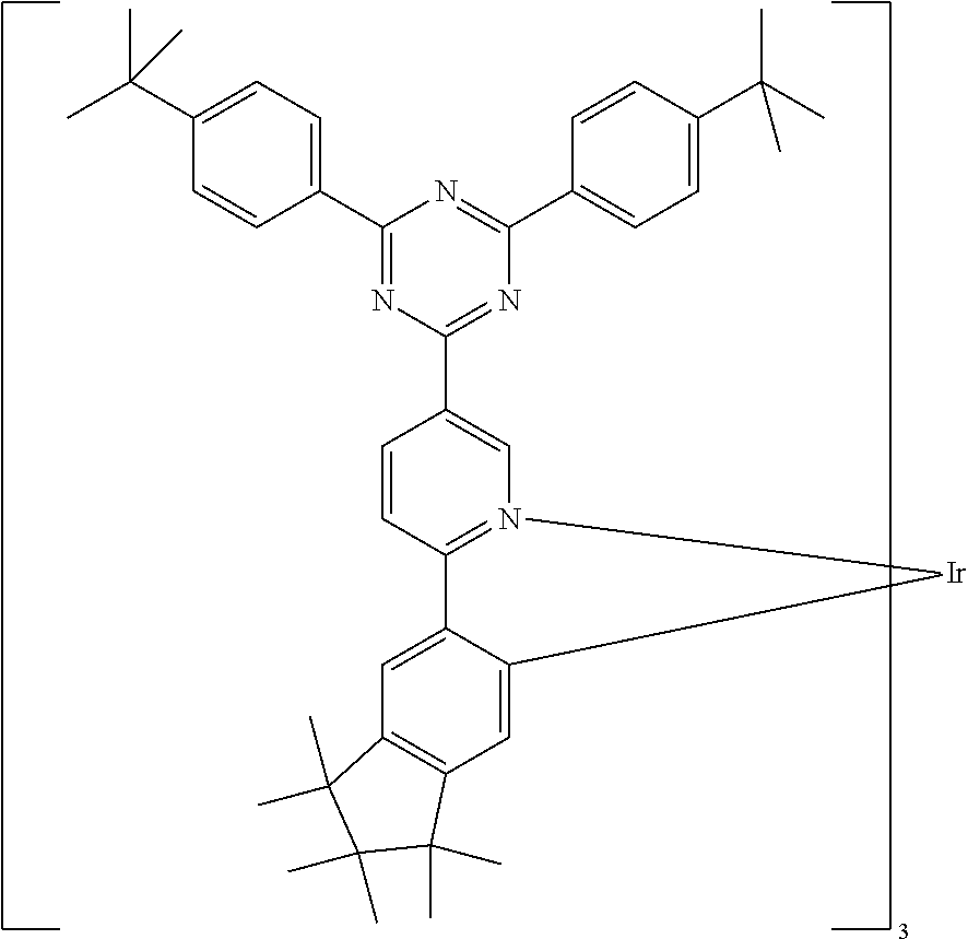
C1(C2=NC(C3=CN4=C(C=C3)C3=CC5=C(C=C3[Ir]4)C(C)(C)C(C)(C)C5(C)C)=NC(C3=CC=C(C(C)(C)C)C=C3)=N2)=CC=C(C(C)(C)C)C=C1
